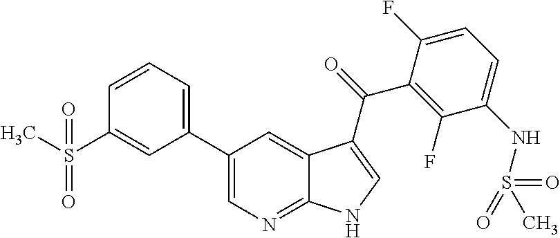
CS(C1=CC(C2=CN=C3C(=C2)C(C(=O)C2=C(F)C(NS(=O)(=O)C)=CC=C2F)=CN3)=CC=C1)(=O)=O
